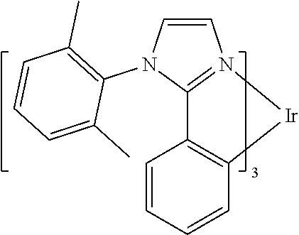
C12=N([Ir]C3=C1C=CC=C3)C=CN2C1=C(C)C=CC=C1C
